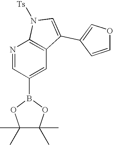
N1=CC(B2OC(C)(C)C(C)(C)O2)=CC2=C1N([Ts])C=C2C1=COC=C1
